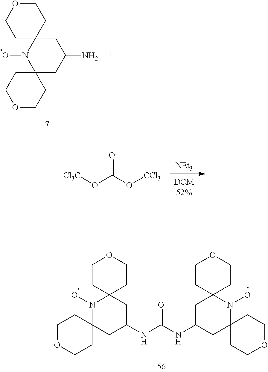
C1C2(N(O)C3(CC1N)CCOCC3)CCOCC2.[Cl3C]OC(O[CCl3])=O.[NEt3].N1(O)C2(CC(NC(NC3CC4(N(O)C5(C3)CCOCC5)CCOCC4)=O)CC13CCOCC3)CCOCC2
